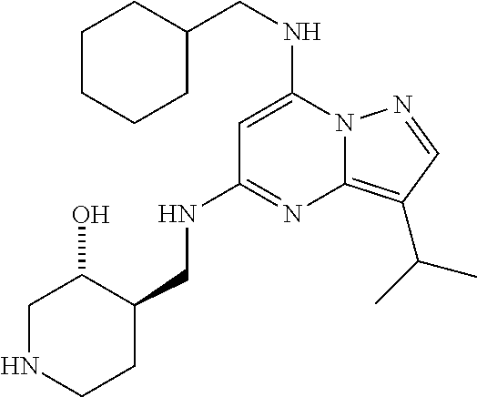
C1CCCC(CNC2=CC(NCC3C(O)CNCC3)=NC3=C(C(C)C)C=NN23)C1
